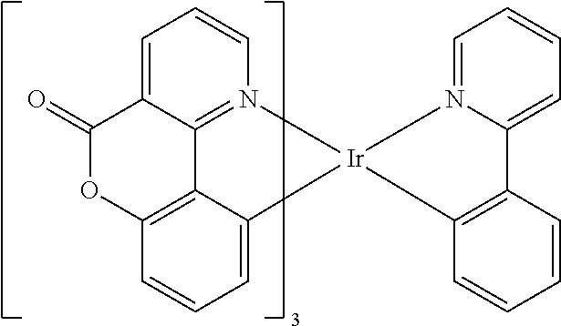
C1=C2C3=N(C=C1)[Ir]1(C4=CC=CC(=C34)OC2=O)N2=CC=CC=C2C2=C1C=CC=C2
